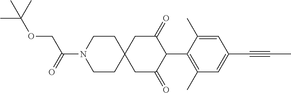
C1CN(C(=O)COC(C)(C)C)CCC12CC(=O)C(C1=C(C)C=C(C#CC)C=C1C)C(=O)C2
